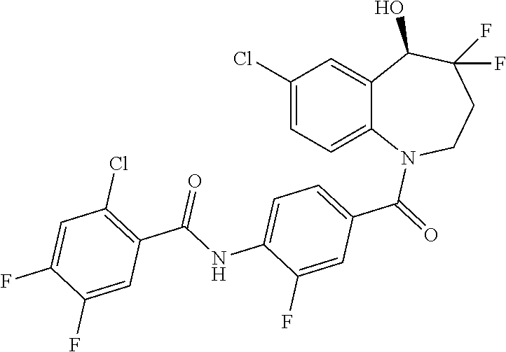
C1(Cl)=CC=C2C(=C1)C(O)C(F)(F)CCN2C(=O)C1=CC=C(NC(C2=C(Cl)C=C(F)C(F)=C2)=O)C(F)=C1
